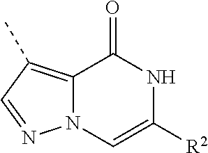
C12=C(C)C=NN1C=C([R2])NC2=O
